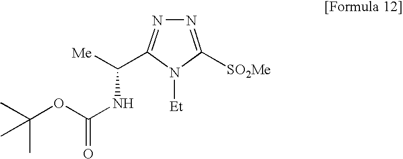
N1=C([SO2Me])N([Et])C(C([Me])NC(=O)OC(C)(C)C)=N1
